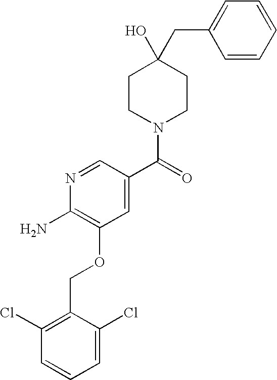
C1=CC=CC=C1CC1(O)CCN(C(=O)C2=CC(OCC3=C(Cl)C=CC=C3Cl)=C(N)N=C2)CC1
